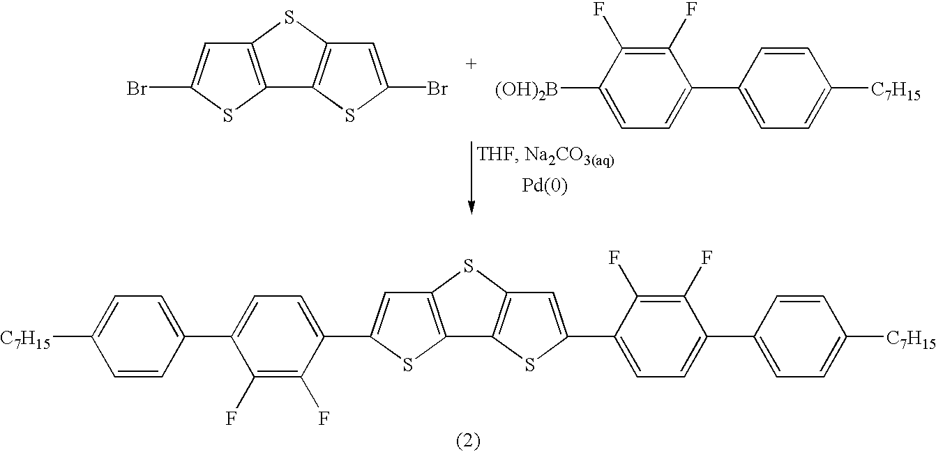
C12=C(SC3=C1SC(Br)=C3)C=C(Br)S2.C1(C2=CC=C([C7H15])C=C2)=CC=C([(OH)2B])C(F)=C1F.C12=C(SC3=C1SC(C1=CC=C(C4=CC=C([C7H15])C=C4)C(F)=C1F)=C3)C=C(C1=CC=C(C3=CC=C([C7H15])C=C3)C(F)=C1F)S2
